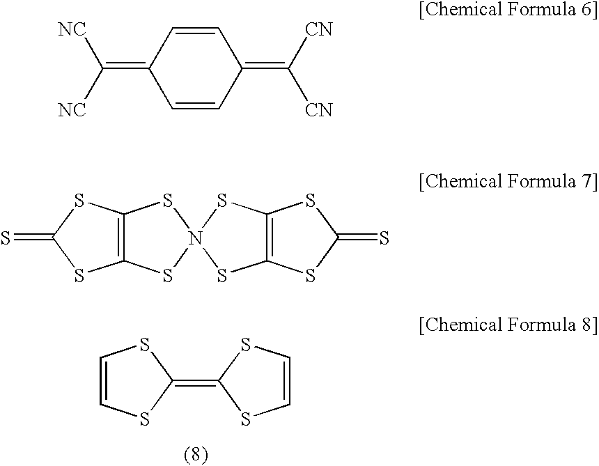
C1(=C2SC=CS2)SC=CS1.C(=C1C=CC(=C([CN])[CN])C=C1)([NC])[NC].C12=C(SN3(S1)SC1=C(S3)SC(=S)S1)SC(=S)S2
